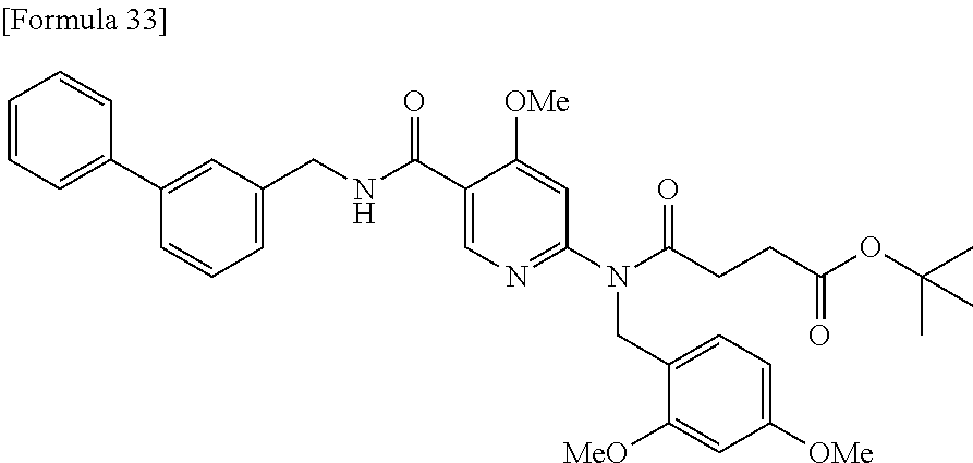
C1(C2=CC=CC=C2)=CC(CNC(C2=CN=C(N(C(CCC(=O)OC(C)(C)C)=O)CC3=CC=C([OMe])C=C3[MeO])C=C2[OMe])=O)=CC=C1
